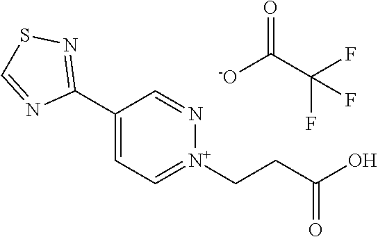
C1(C2=NSC=N2)=CC=[N+](CCC(=O)O)N=C1.[-O]C(C(F)(F)F)=O
